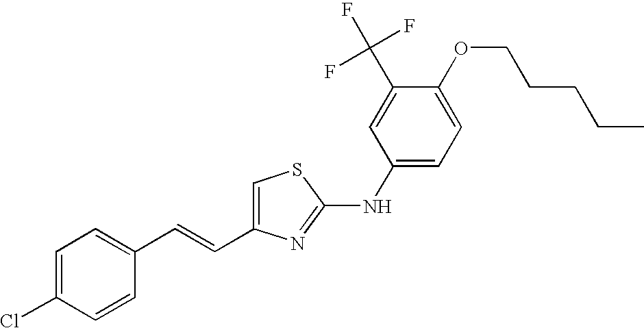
C1=C(C=CC2=CC=C(Cl)C=C2)N=C(NC2=CC=C(OCCCCC)C(C(F)(F)F)=C2)S1
